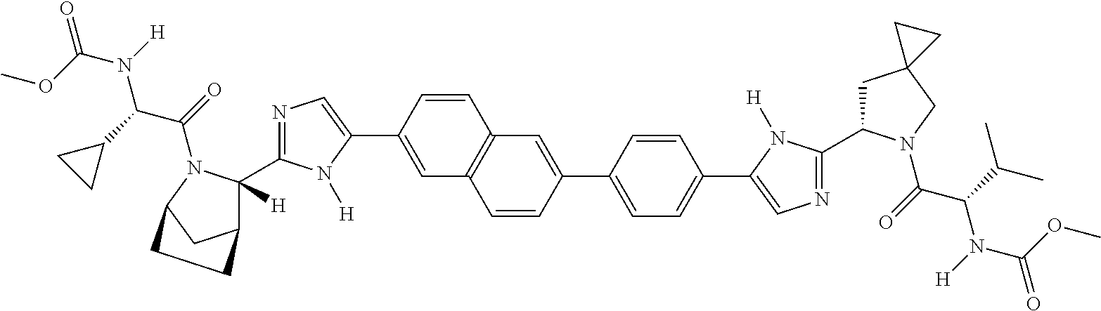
COC(=O)N(C(C(=O)N1C(C2=NC=C(C3=CC4=C(C=C3)C=C(C3=CC=C(C5=CN=C(C6CC7(CN6C(=O)C(C(C)C)N([H])C(OC)=O)CC7)N5[H])C=C3)C=C4)N2[H])([H])C2CC1CC2)C1CC1)[H]
